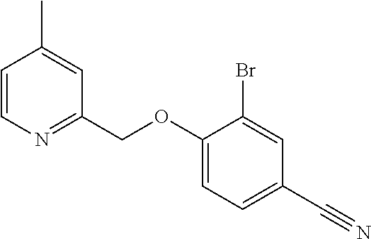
C1(OCC2=NC=CC(C)=C2)=CC=C(C#N)C=C1Br
